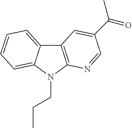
C12=CC=CC=C1N(CCC)C1=C2C=C(C(=O)C)C=N1
